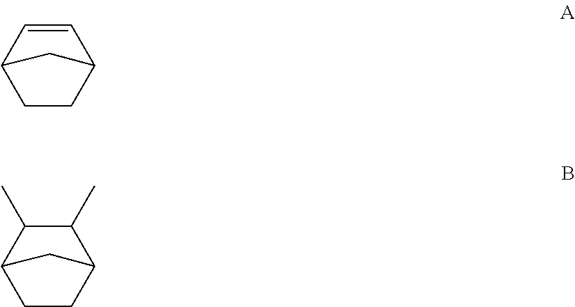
C1=CC2CCC1C2.C1(C)C(C)C2CCC1C2
